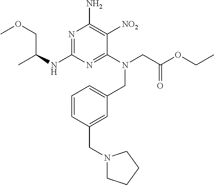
N1=C(NC(C)COC)N=C(N(CC2=CC=CC(CN3CCCC3)=C2)CC(OCC)=O)C([NO2])=C1N
